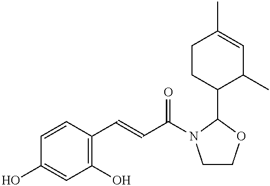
C1=CC(C=CC(=O)N2CCOC2C2C(C)C=C(C)CC2)=C(O)C=C1O
